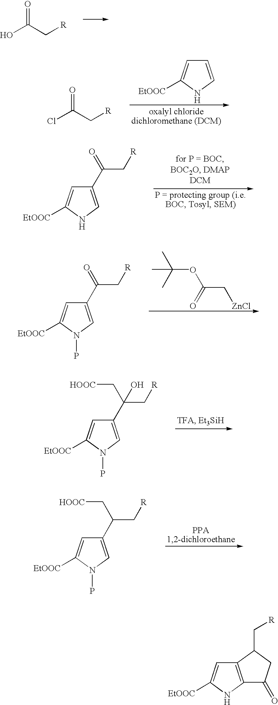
O=C(C[R])Cl.C1=CNC([EtOOC])=C1.C1(C(=O)C[R])=CN(P)C([EtOOC])=C1.C(C[ZnCl])(=O)OC(C)(C)C.C1(C(C[HOOC])(C[R])O)=CN(P)C([EtOOC])=C1.C1(C(C[HOOC])C[R])=CN(P)C([EtOOC])=C1.O=C(C[R])O.C1(C(=O)C[R])=CNC([EtOOC])=C1.C12=C(NC([EtOOC])=C1)C(=O)CC2C[R]
